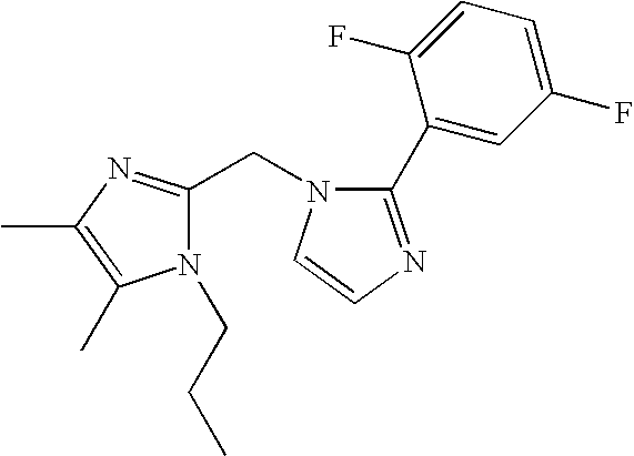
C1=C(C2=NC=CN2CC2=NC(C)=C(C)N2CCC)C(F)=CC=C1F
